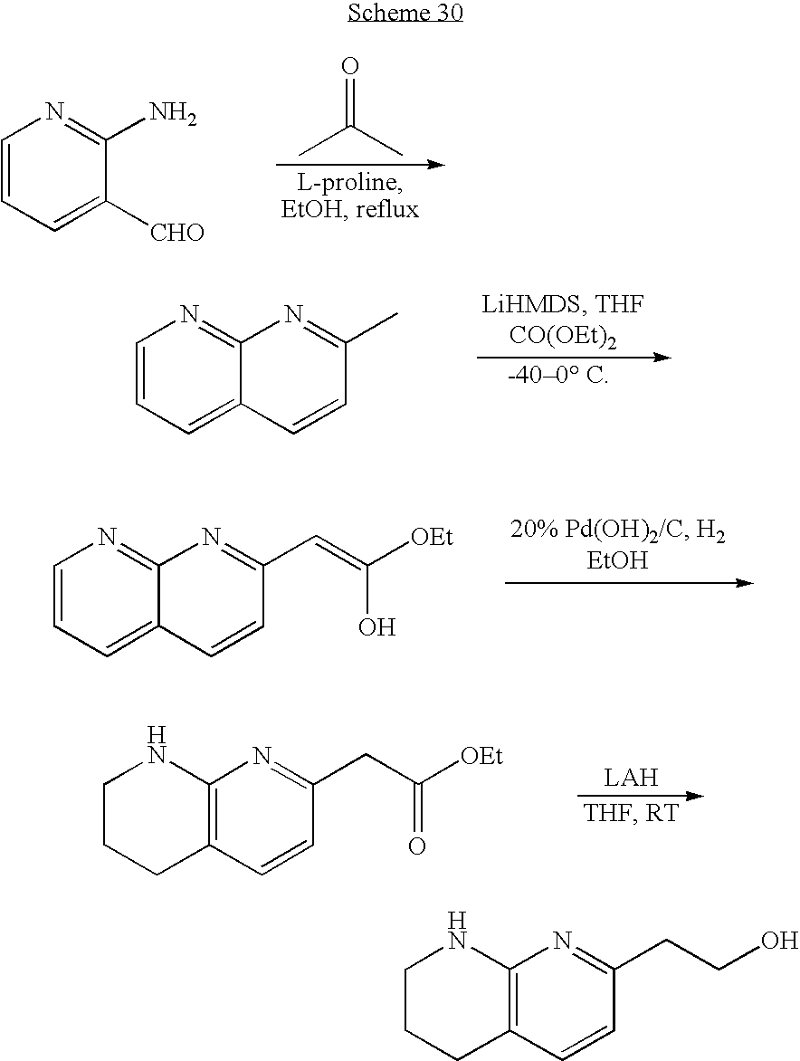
C1=CC=C([CHO])C(N)=N1.CC(C)=O.C1=CC=C2C(=N1)N=C(C)C=C2.C1=CC=C2C(=N1)N=C(C=C([OEt])O)C=C2.C1CCC2=C(N1)N=C(CC([OEt])=O)C=C2.C1CCC2=C(N1)N=C(CCO)C=C2
